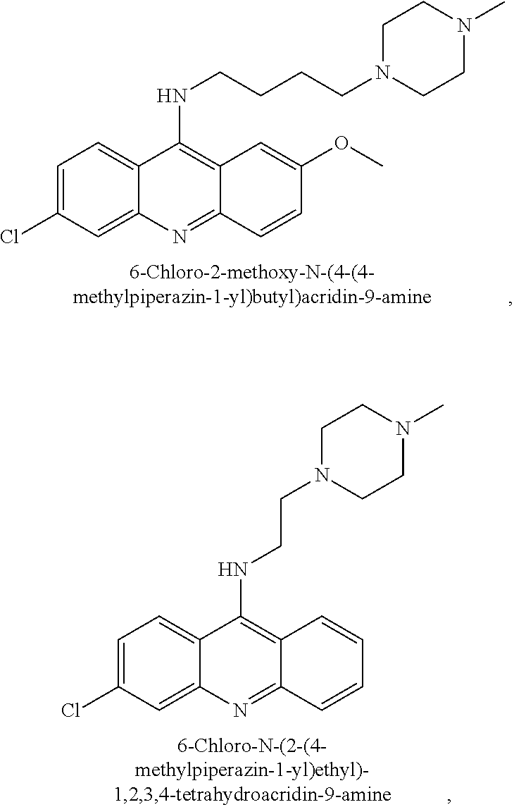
C1=C(Cl)C=C2C(=C1)C(NCCCCN1CCN(C)CC1)=C1C(=N2)C=CC(OC)=C1.C1=C(Cl)C=C2C(=C1)C(NCCN1CCN(C)CC1)=C1C(=N2)C=CC=C1
